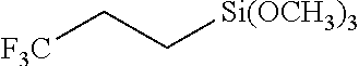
[F3C]CC[Si(OCH3)3]
